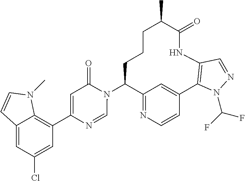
C12=NC=CC(=C1)C1=C(NC(=O)C(C)CCCC2N2C(=O)C=C(C3=C4C(=CC(Cl)=C3)C=CN4C)N=C2)C=NN1C(F)F
